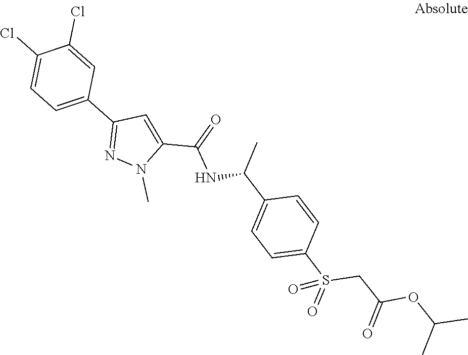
C1(C2=CC=C(Cl)C(Cl)=C2)=NN(C)C(C(=O)NC(C)C2=CC=C(S(=O)(CC(OC(C)C)=O)=O)C=C2)=C1
